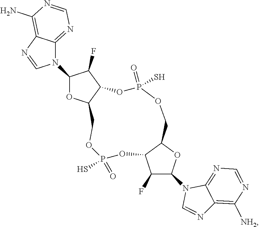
C1(N2C3=NC=NC(N)=C3N=C2)OC2COP(=O)(S)OC3C(F)C(N4C=NC5=C([NH2])N=CN=C45)OC3COP(S)(=O)OC2C1F
